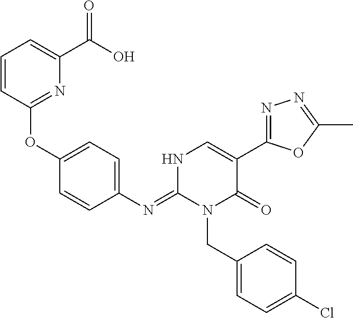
C1(OC2=NC(C(O)=O)=CC=C2)=CC=C(N=C2N(CC3=CC=C(Cl)C=C3)C(=O)C(C3=NN=C(C)O3)=CN2)C=C1
